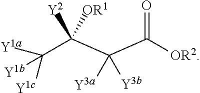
C(C(C(C([OR2])=O)([Y3a])[Y3b])([Y2])[OR1])([Y1c])([Y1a])[Y1b]
